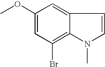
C1(OC)=CC(Br)=C2C(=C1)C=CN2C
